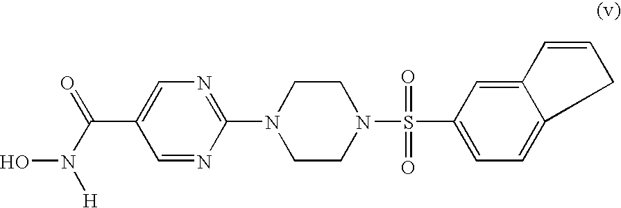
O=C(N([H])O)C1=CN=C(N2CCN(S(=O)(=O)C3=CC=C4C(=C3)C=CC4)CC2)N=C1
